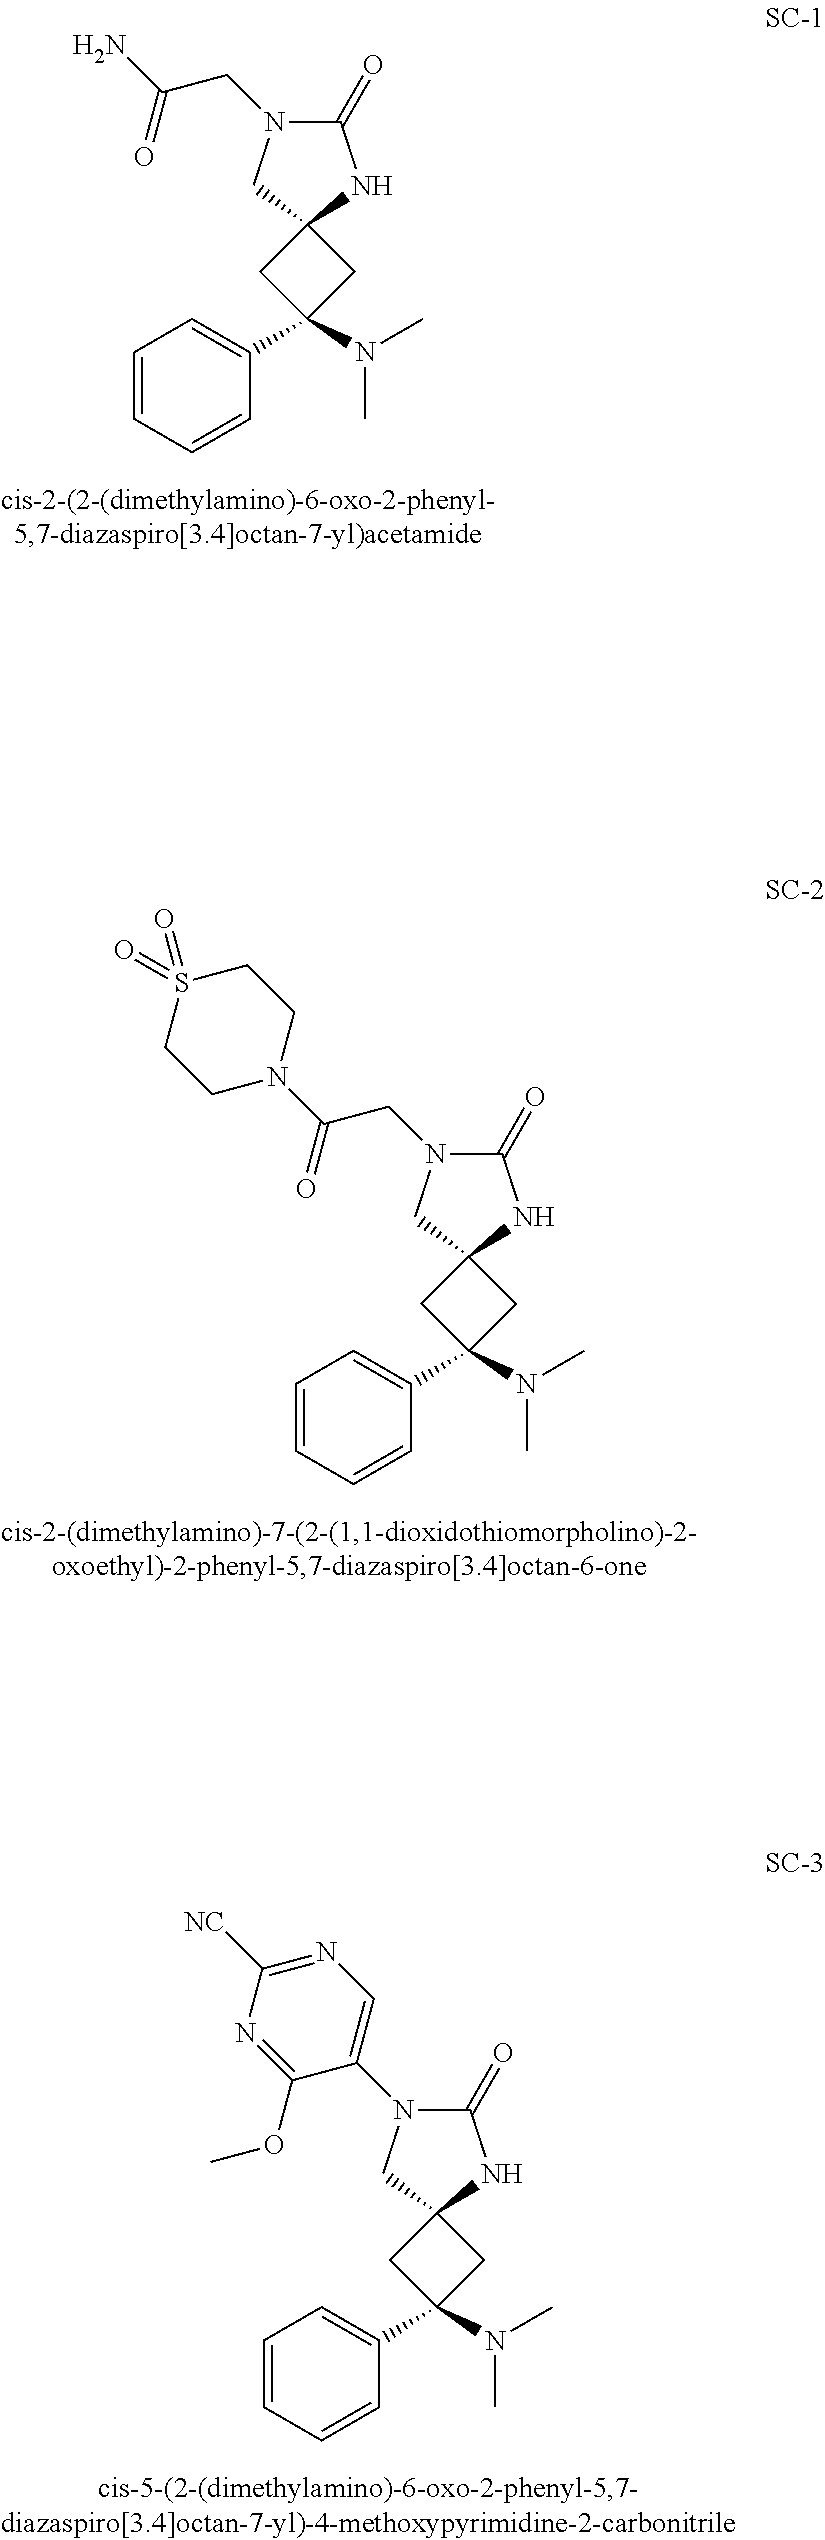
C1=CC=CC(C2(N(C)C)CC3(C2)NC(=O)N(CC(N)=O)C3)=C1.C1=CC=CC(C2(N(C)C)CC3(C2)NC(=O)N(CC(N2CCS(=O)(=O)CC2)=O)C3)=C1.C1=CC=CC(C2(N(C)C)CC3(C2)NC(=O)N(C2=CN=C([NC])N=C2OC)C3)=C1
